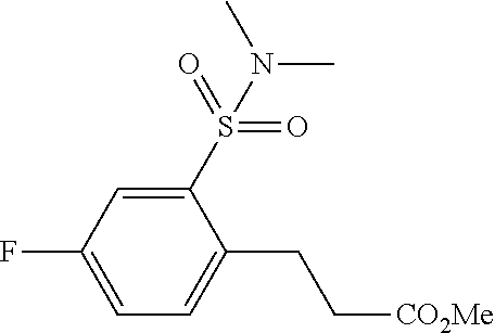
C1=C(F)C=C(S(=O)(=O)N(C)C)C(CC[CO2Me])=C1
